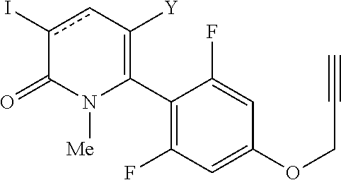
C1(C2=C([Y])cc(I)C(=O)N2[Me])=C(F)C=C(OCC#C)C=C1F
